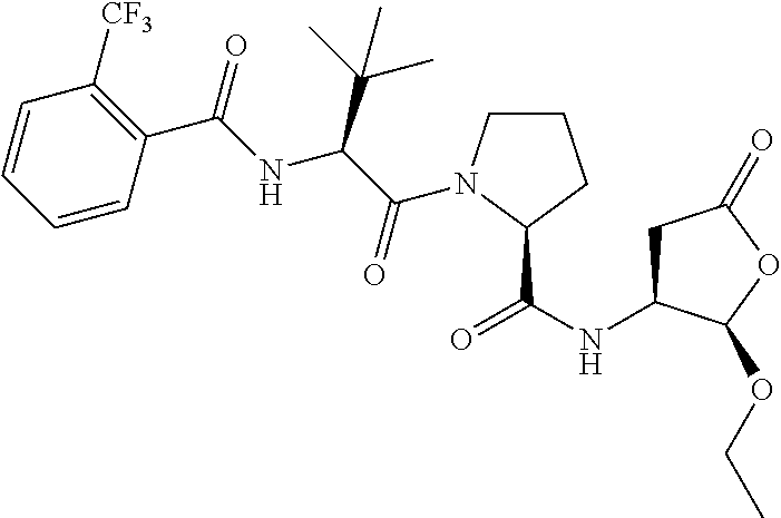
C1=CC=CC(C(=O)NC(C(C)(C)C)C(=O)N2CCCC2C(NC2CC(=O)OC2OCC)=O)=C1[CF3]
